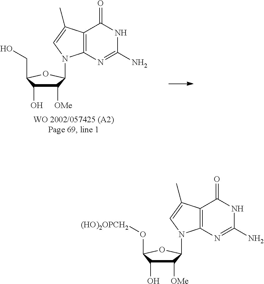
C1([OMe])C(O)C(CO)OC1N1C2=C(C(=O)NC(N)=N2)C(C)=C1.C1([OMe])C(O)C(O[(HO)2OPCH2])OC1N1C2=C(C(=O)NC(N)=N2)C(C)=C1
